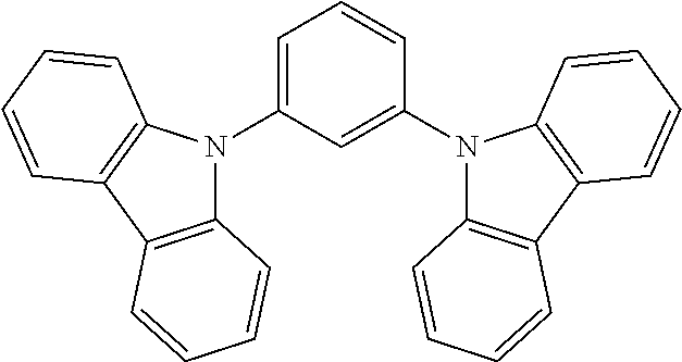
C12=C(C3=C(C=CC=C3)N1C1=CC=CC(N3C4=C(C5=C3C=CC=C5)C=CC=C4)=C1)C=CC=C2
